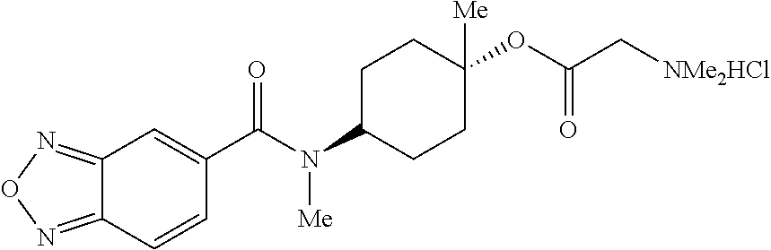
C1C(N(C(C2=CC3=NON=C3C=C2)=O)[Me])CCC(OC(C[NMe2HCl])=O)([Me])C1
